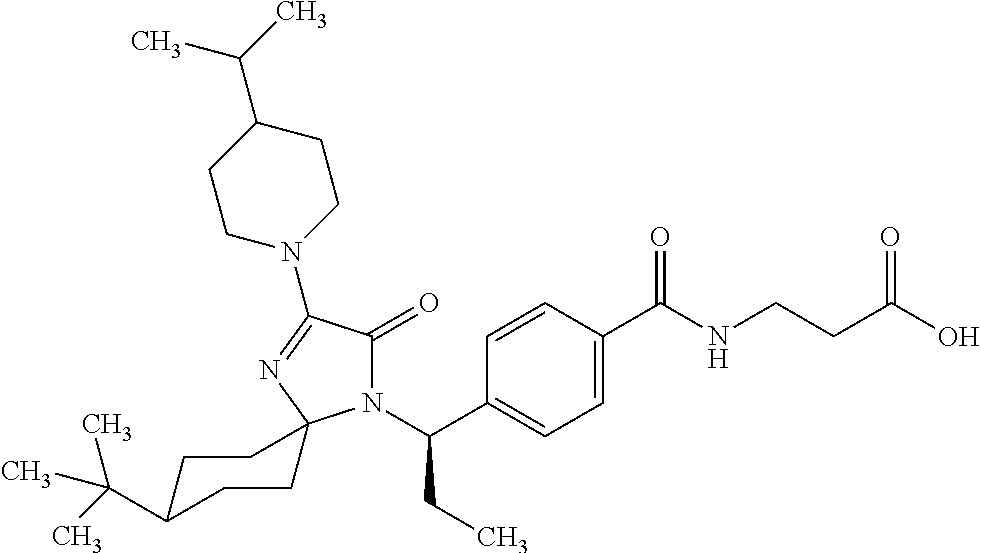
N1(C(C2=CC=C(C(NCCC(O)=O)=O)C=C2)CC)C(=O)C(N2CCC(C(C)C)CC2)=NC12CCC(C(C)(C)C)CC2
